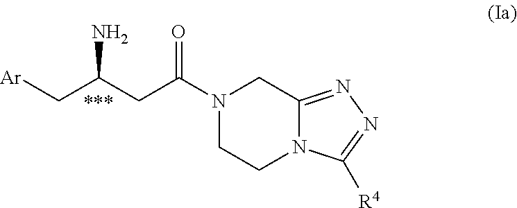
[Ar]CC(CC(N1CCN2C(=NN=C2[R4])C1)=O)N
